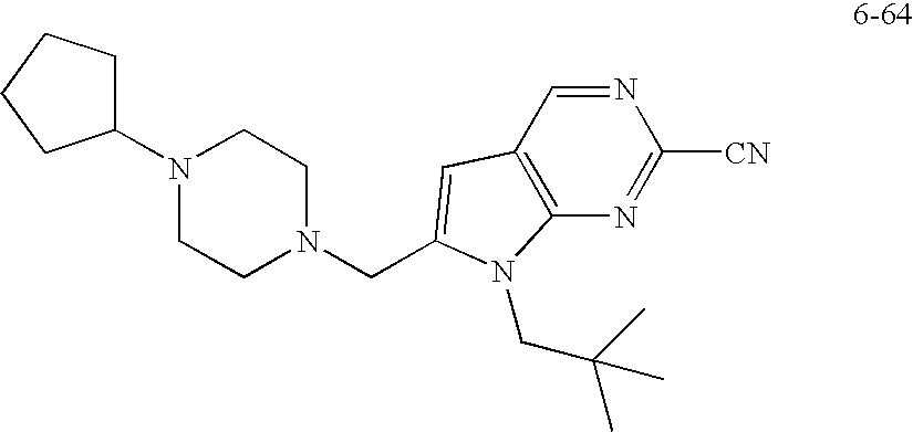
C1(N2CCN(CC3=CC4=C(N=C([CN])N=C4)N3CC(C)(C)C)CC2)CCCC1
